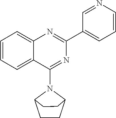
C1(C2=CC=CN=C2)=NC2=CC=CC=C2C(N2C3CCC2CC3)=N1
